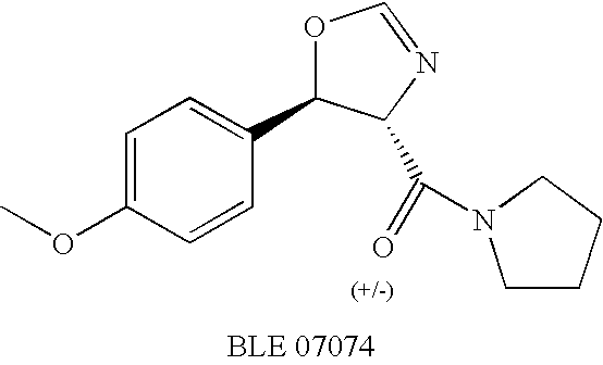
O(C1=CC=C(C2OC=NC2C(=O)N2CCCC2)C=C1)C
